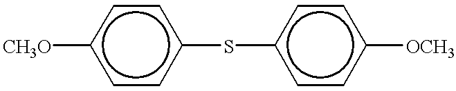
[CH3O]c1ccc(Sc2ccc([OCH3])cc2)cc1
